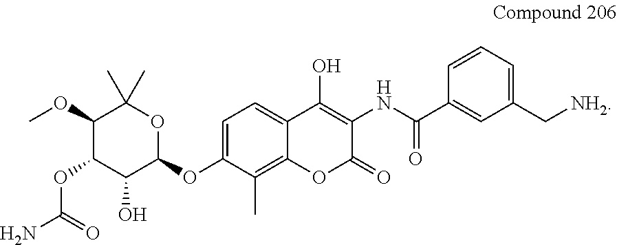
C1=C(OC2OC(C)(C)C(OC)C(OC(N)=O)C2O)C(C)=C2C(=C1)C(O)=C(NC(C1=CC(C[NH2])=CC=C1)=O)C(=O)O2
